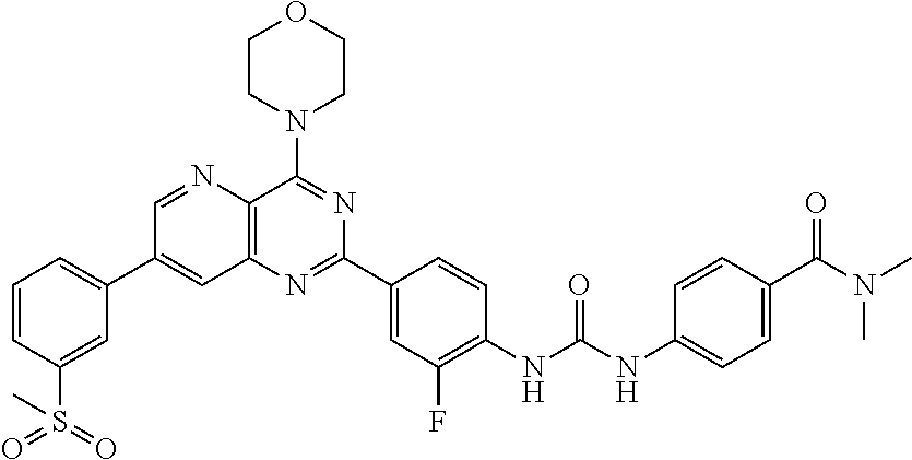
C1=NC2=C(C=C1C1=CC=CC(S(=O)(=O)C)=C1)N=C(C1=CC(F)=C(NC(NC3=CC=C(C(N(C)C)=O)C=C3)=O)C=C1)N=C2N1CCOCC1
